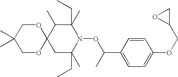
C12(CC(C)(CC)N(OC(C)C3=CC=C(OCC4CO4)C=C3)C(CC)(C)C1C)OCC(C)(C)CO2
